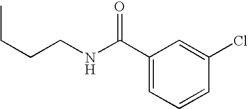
C1(C(NCCCC)=O)=CC=CC(Cl)=C1
